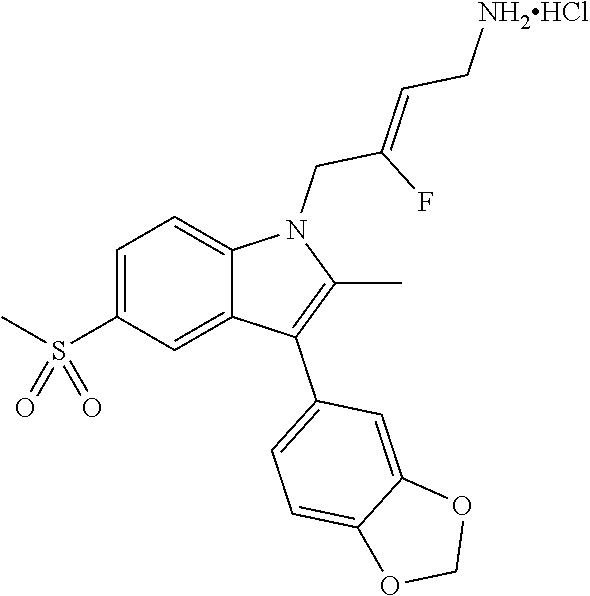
C1=C(S(C)(=O)=O)C=C2C(=C1)N(CC(F)=CC[NH2HCl])C(C)=C2C1=CC=C2C(=C1)OCO2
